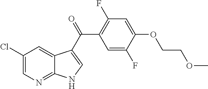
C1(Cl)=CN=C2C(=C1)C(C(C1=C(F)C=C(OCCOC)C(F)=C1)=O)=CN2
